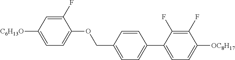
C1(F)=CC([C6H13O])=CC=C1OCC1=CC=C(C2=CC=C([OC8H17])C(F)=C2F)C=C1
